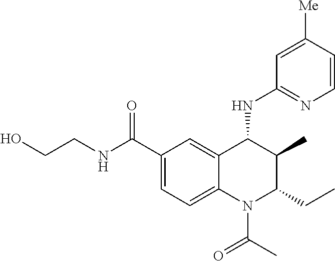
C12=CC(C(NCCO)=O)=CC=C1N(C(C)=O)C(CC)C(C)C2NC1=NC=CC([Me])=C1
